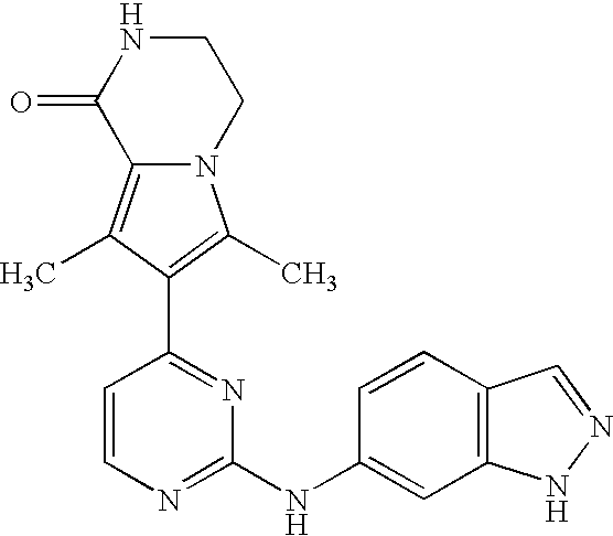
N12C(=C(C)C(C3=NC(NC4=CC5=C(C=C4)C=NN5)=NC=C3)=C1C)C(=O)NCC2
